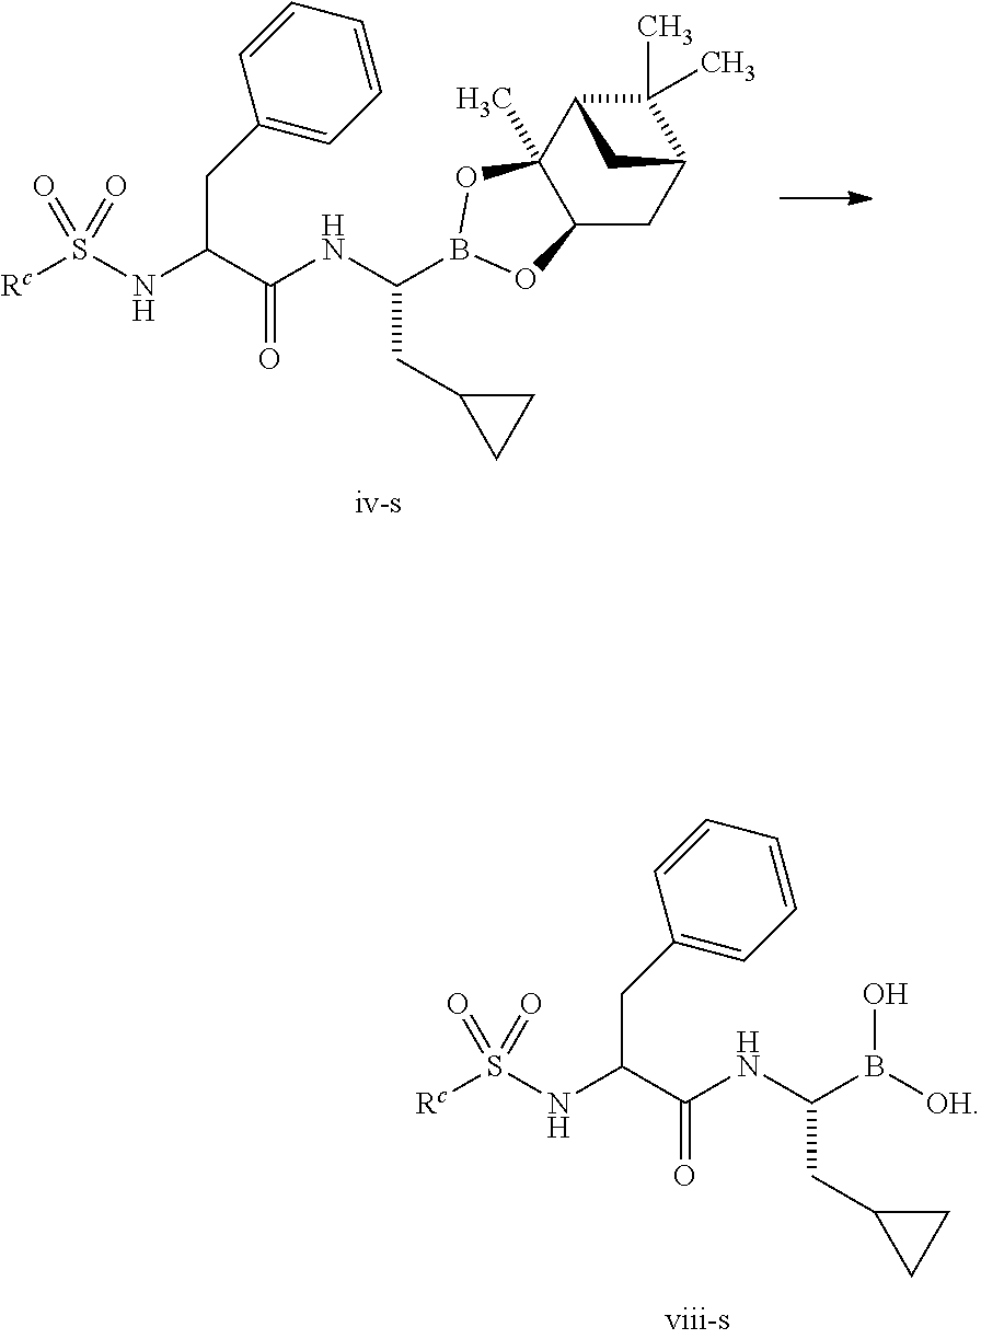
[Rc]S(NC(C(NC(CC1CC1)B1OC2(C)C(CC3C(C)(C)C2C3)O1)=O)CC1=CC=CC=C1)(=O)=O.[Rc]S(NC(C(NC(CC1CC1)B(O)[OH])=O)CC1=CC=CC=C1)(=O)=O
